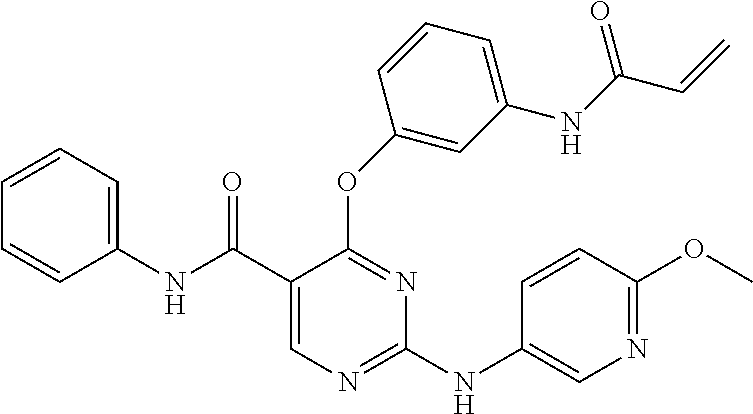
C1(C(NC2=CC=CC=C2)=O)=CN=C(NC2=CN=C(OC)C=C2)N=C1OC1=CC(NC(=O)C=C)=CC=C1
